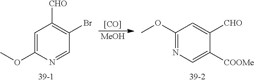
C1=C(OC)N=CC(Br)=C1[CHO].[[CO]].[MeOH].C1(OC)=NC=C([COOMe])C([CHO])=C1
